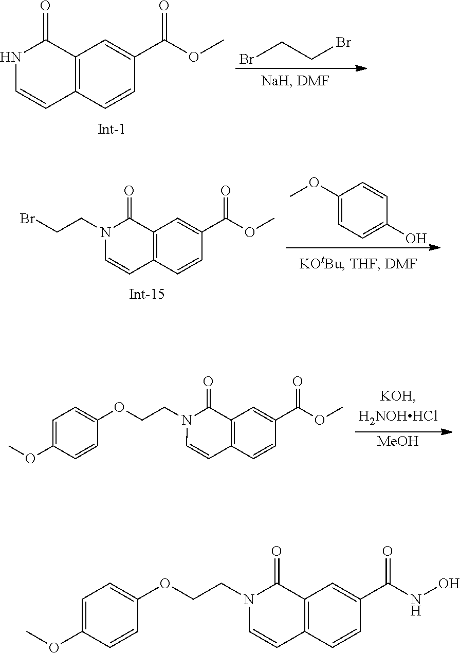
N1C=CC2=C(C1=O)C=C(C(=O)OC)C=C2.BrCCBr.C1(OC)=CC=C(O)C=C1.N1(CCBr)C=CC2=C(C1=O)C=C(C(=O)OC)C=C2.[MeOH].C1=C(OC)C=CC(OCCN2C=CC3=C(C2=O)C=C(C(OC)=O)C=C3)=C1.C1=C(OC)C=CC(OCCN2C=CC3=C(C2=O)C=C(C(NO)=O)C=C3)=C1
